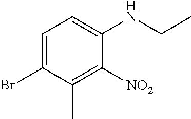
C1=C(Br)C(C)=C([NO2])C(NCC)=C1
